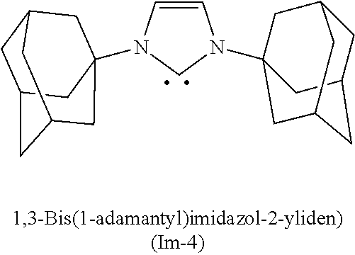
C1=CN(C23CC4CC(CC(C2)C4)C3)CN1C12CC3CC(CC(C1)C3)C2
